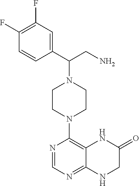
C1(C(CN)N2CCN(C3=C4C(=NC=N3)NCC(=O)N4)CC2)=CC(F)=C(F)C=C1
